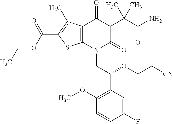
CCOC(=O)C1=C(C)C2=C(S1)N(CC(C1=C(OC)C=CC(F)=C1)OCC[CN])C(=O)C(C(C(=O)N)(C)C)C2=O
